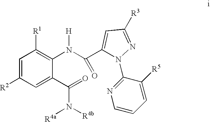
C1=C([R2])C=C(C(=O)N([R4b])[R4a])C(N(C(C2=CC([R3])=NN2C2=NC=CC=C2[R5])=O)[H])=C1[R1]
